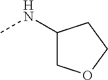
CNC1COCC1
